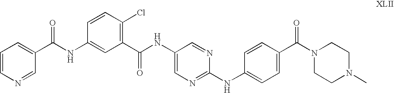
C1=CN=CC(C(NC2=CC(C(NC3=CN=C(NC4=CC=C(C(N5CCN(C)CC5)=O)C=C4)N=C3)=O)=C(Cl)C=C2)=O)=C1
